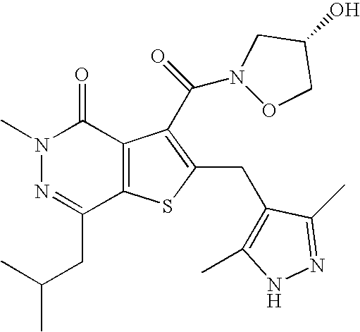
N1(C)N=C(CC(C)C)C2=C(C1=O)C(C(N1OCC(O)C1)=O)=C(CC1=C(C)NN=C1C)S2
